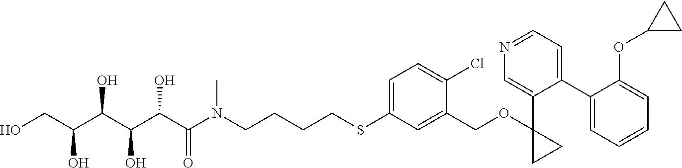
S(C1=CC=C(Cl)C(COC2(C3=CN=CC=C3C3=CC=CC=C3OC3CC3)CC2)=C1)CCCCN(C(C(C(C(C(CO)O)O)O)O)=O)C
